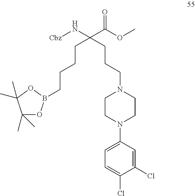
C(CCCC(CCCN1CCN(C2=CC=C(Cl)C(Cl)=C2)CC1)(N[Cbz])C(OC)=O)B1OC(C)(C)C(C)(C)O1
